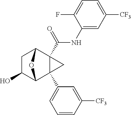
C1C(O)C2C3(C4=CC=CC([CF3])=C4)C(C(NC4=CC([CF3])=CC=C4F)=O)(C1O2)C3
